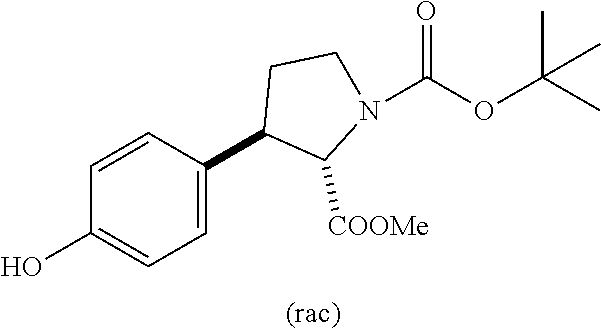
C1=C(C2C([COOMe])N(C(OC(C)(C)C)=O)CC2)C=CC(O)=C1
